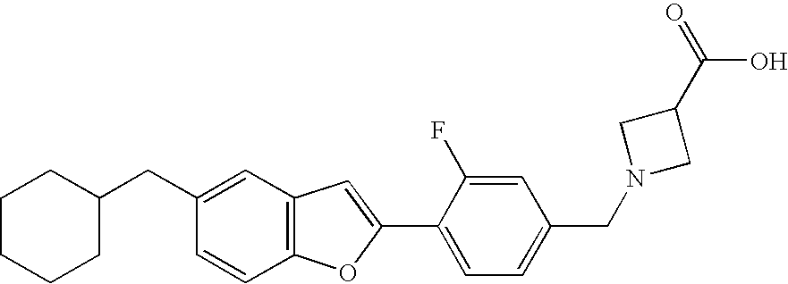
C1CCCC(CC2=CC3=C(C=C2)OC(C2=CC=C(CN4CC(C(=O)O)C4)C=C2F)=C3)C1
